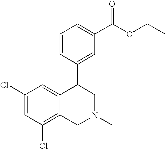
C1(Cl)=CC(Cl)=C2C(=C1)C(C1=CC(C(OCC)=O)=CC=C1)CN(C)C2
